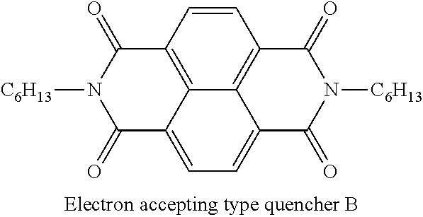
C1=CC2=C3C4=C1C(=O)N([C6H13])C(=O)C4=CC=C3C(=O)N([C6H13])C2=O
